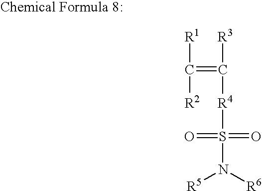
[R1]C([R2])=C([R3])[R4]S(N([R6])[R5])(=O)=O
